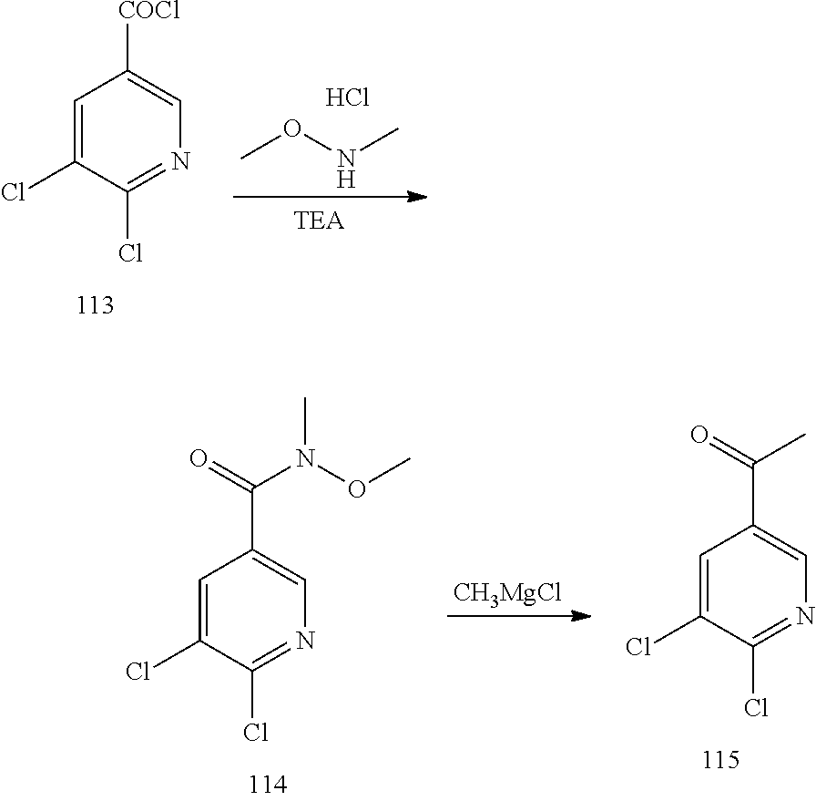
C1=C(Cl)C(Cl)=NC=C1[COCl].CONC.Cl.C1=C(Cl)C(Cl)=NC=C1C(=O)N(OC)C.[CH3MgCl].C1=C(Cl)C(Cl)=NC=C1C(=O)C
